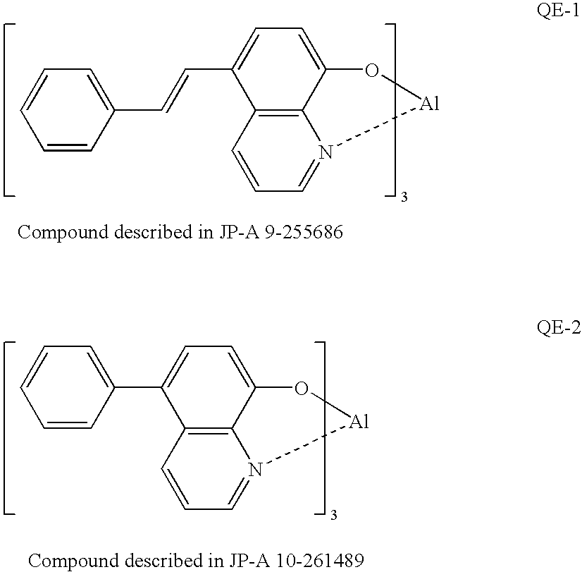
C12=C3C=CC=N1[Al]OC2=CC=C3C=CC1=CC=CC=C1.C12=C3C=CC=N1[Al]OC2=CC=C3C1=CC=CC=C1
